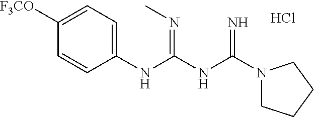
Cl.C1(NC(NC(N2CCCC2)=N)=NC)=CC=C([F3CO])C=C1
